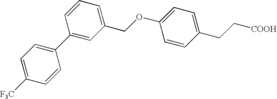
C1(COC2=CC=C(CC[COOH])C=C2)=CC=CC(C2=CC=C([F3C])C=C2)=C1
